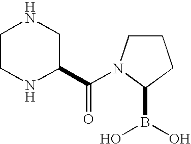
C1CNC(C(=O)N2CCCC2B(O)O)CN1
